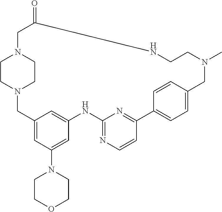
N12CC3=CC(N4CCOCC4)=CC(=C3)NC3=NC=CC(=N3)C3=CC=C(C=C3)CN(C)CCNC(=O)CN(CC1)CC2
